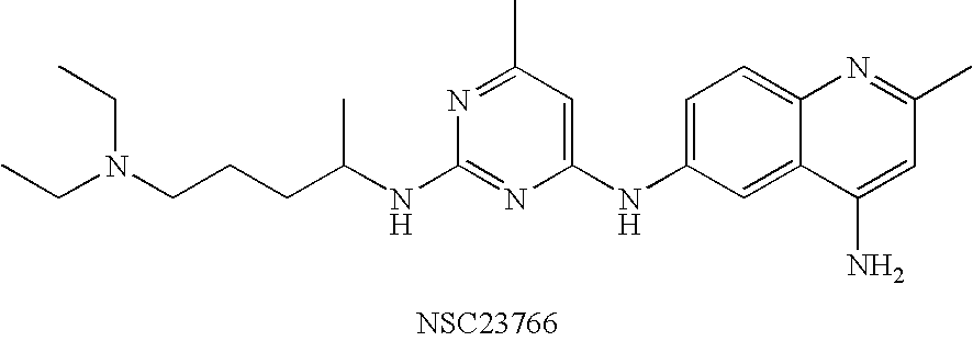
C(N(CCCC(NC1=NC(NC2=CC=C3C(=C2)C(N)=CC(C)=N3)=CC(C)=N1)C)CC)C
